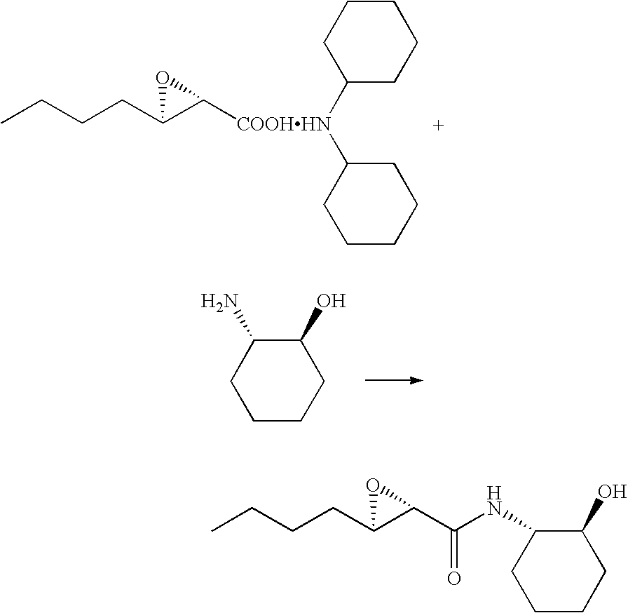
CCCCC1C([COOHHN](C2CCCCC2)C2CCCCC2)O1.C1CCC(O)C(N)C1.C1CCC(O)C(NC(C2C(CCCC)O2)=O)C1
